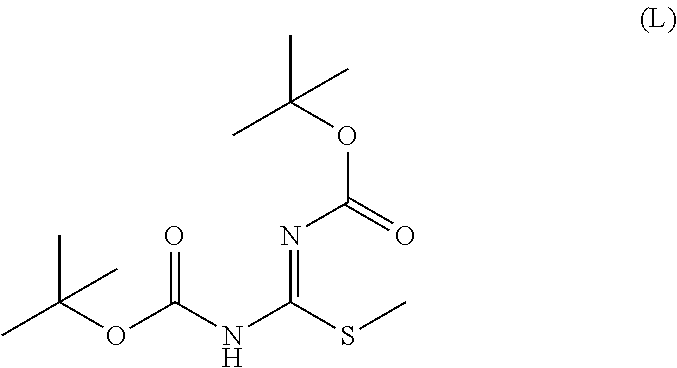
C(OC(NC(SC)=NC(=O)OC(C)(C)C)=O)(C)(C)C
